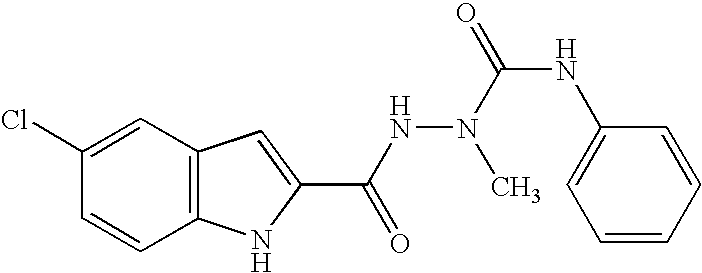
C12=C(C=C(Cl)C=C1)C=C(C(NN(C(NC1=CC=CC=C1)=O)C)=O)N2
